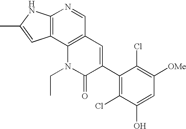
C12=C(C3=C(C=N1)C=C(C1=C(Cl)C(O)=CC([OMe])=C1Cl)C(=O)N3CC)C=C(C)N2
